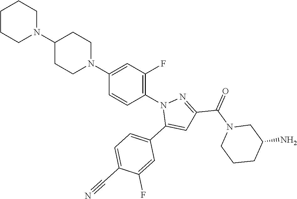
C1=C(C#N)C(F)=CC(C2=CC(C(=O)N3CCCC(N)C3)=NN2C2=C(F)C=C(N3CCC(N4CCCCC4)CC3)C=C2)=C1
